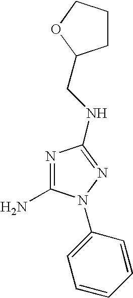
C1(N)=NC(NCC2CCCO2)=NN1C1=CC=CC=C1
